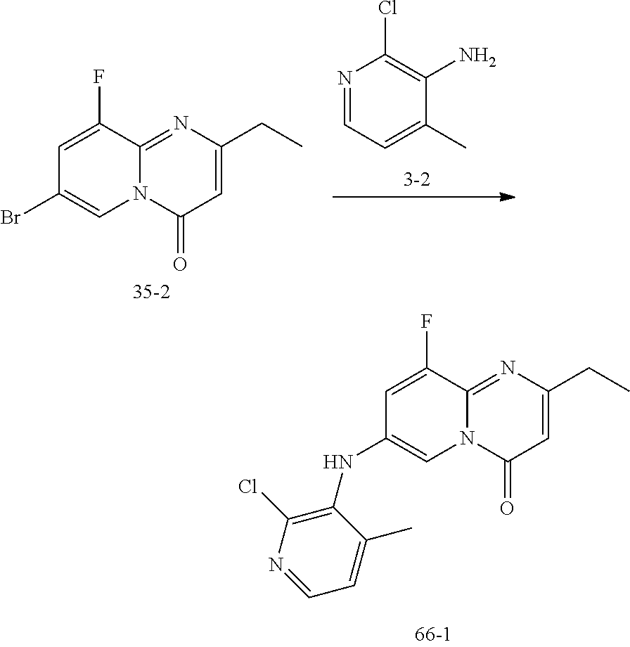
N12C(=NC(CC)=CC1=O)C(F)=CC(NC1=C(Cl)N=CC=C1C)=C2.N12C(=NC(CC)=CC1=O)C(F)=CC(Br)=C2.N1=CC=C(C)C(N)=C1Cl
